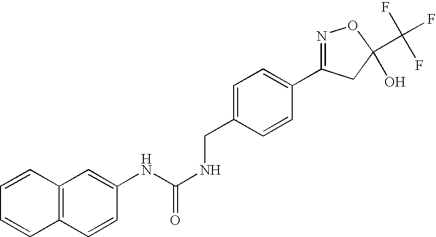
N(CC1=CC=C(C2=NOC(C(F)(F)F)(O)C2)C=C1)C(=O)NC1=CC2=C(C=C1)C=CC=C2
